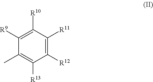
C1([R12])=C([R11])C([R10])=C([R9])C(C)=C1[R13]
